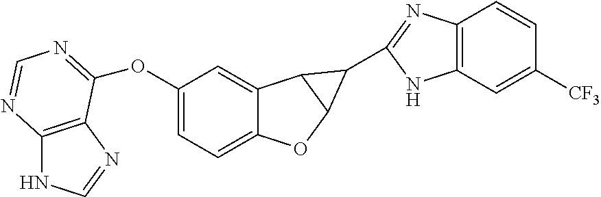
C1(OC2=NC=NC3=C2N=CN3)=CC=C2C(=C1)C1C(O2)C1C1=NC2=C(N1)C=C([CF3])C=C2
